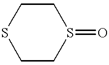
S1CCS(=O)CC1
